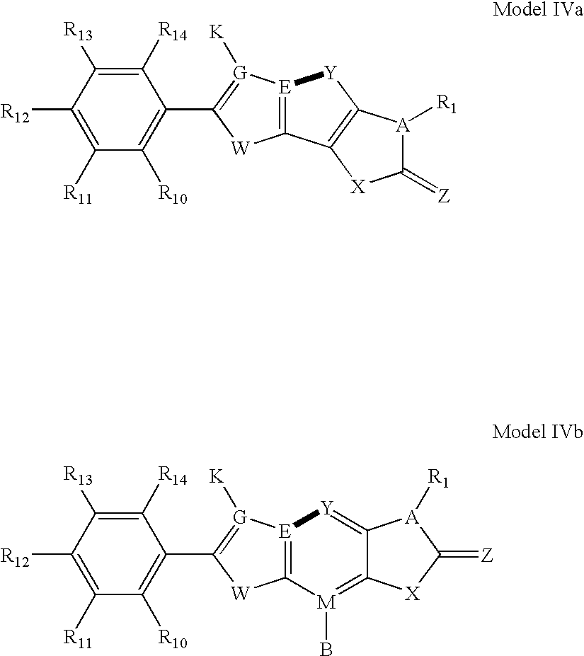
C1([R14])=C([R13])C([R12])=C([R11])C([R10])=C1C1=[G]([K])[E]2=C([W]1)C1=C([Y]2)[A]([R1])C(=[Z])[X]1.C1([R14])=C([R13])C([R12])=C([R11])C([R10])=C1C1=[G]([K])[E]2=C([W]1)[M](B)=C1C(=[Y]2)[A]([R1])C(=[Z])[X]1
